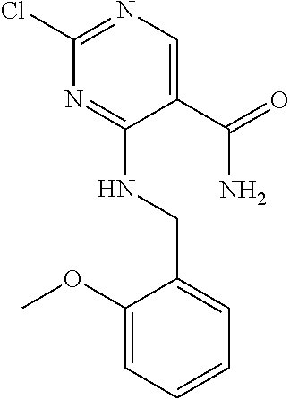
C1(Cl)=NC=C(C(=O)N)C(NCC2=CC=CC=C2OC)=N1
